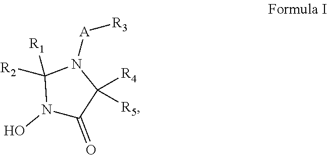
N1(O)C(=O)C([R4])([R5])N([A][R3])C1([R2])[R1]
